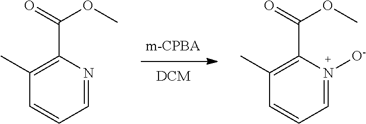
C1=CC=N([O-])C(C(=O)OC)=C1C.C1=CC=NC(C(=O)OC)=C1C
